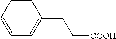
C1=CC=CC=C1CC[COOH]
